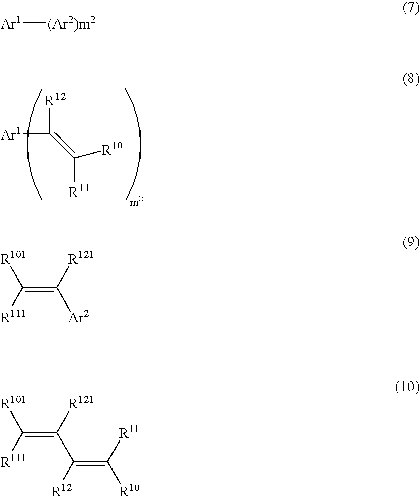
[Ar1]C([R12])=C([R11])[R10].[Ar1][(Ar2)m2].C(=C([R121])[Ar2])([R111])[R101].C(=C([R121])C(=C([R11])[R10])[R12])([R111])[R101]
